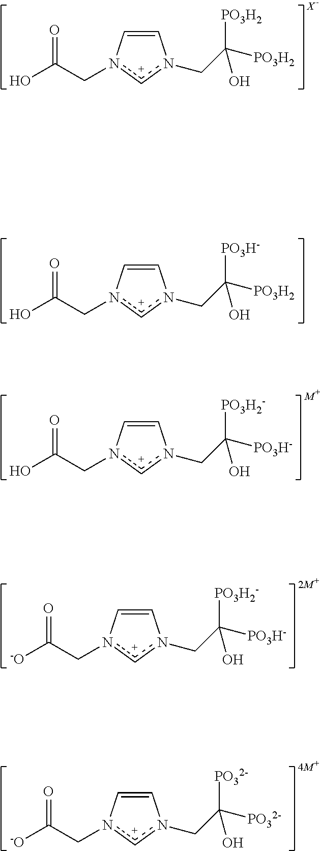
C1=Cn(CC(O)=O)cn1CC([PO3H2])([PO3H2])O.C1=Cn(CC(O)=O)cn1CC([PO3H2])([PO3H-])O.C1=Cn(CC(O)=O)cn1CC([PO3H-])([PO3H2-])O.C1=Cn(CC([-O])=O)cn1CC([PO3H-])([PO3H2-])O.C1=Cn(CC([-O])=O)cn1CC([PO32-])([PO32-])O
